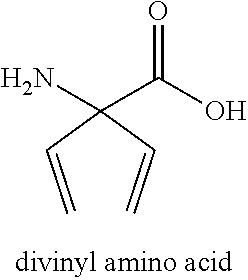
C=CC(C=C)(N)C(O)=O
